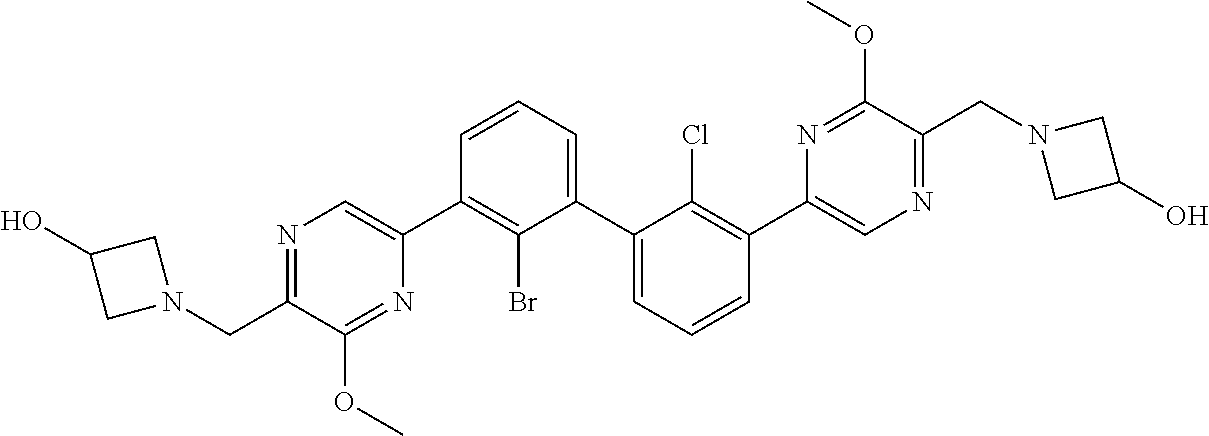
N1=C(CN2CC(O)C2)C(OC)=NC(C2=C(Br)C(C3=CC=CC(C4=CN=C(CN5CC(O)C5)C(OC)=N4)=C3Cl)=CC=C2)=C1
